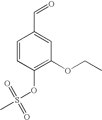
C1=CC(OS(=O)(=O)C)=C(OCC)C=C1C=O
